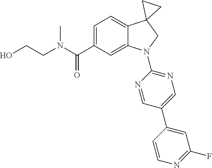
N(C(C1=CC=C2C(=C1)N(C1=NC=C(C3=CC(F)=NC=C3)C=N1)CC21CC1)=O)(C)CCO
